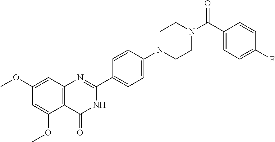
C1(OC)=CC2=C(C(OC)=C1)C(=O)NC(C1=CC=C(N3CCN(C(C4=CC=C(F)C=C4)=O)CC3)C=C1)=N2
